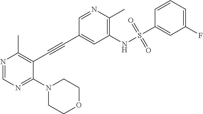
N1=CN=C(N2CCOCC2)C(C#CC2=CC(NS(C3=CC(F)=CC=C3)(=O)=O)=C(C)N=C2)=C1C
